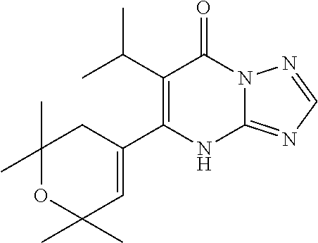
C1(C(C)C)=C(C2=CC(C)(C)OC(C)(C)C2)NC2=NC=NN2C1=O
